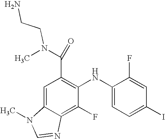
C(C1=C(NC2=CC=C(I)C=C2F)C(F)=C2C(=C1)N(C)C=N2)(=O)N(CCN)C
